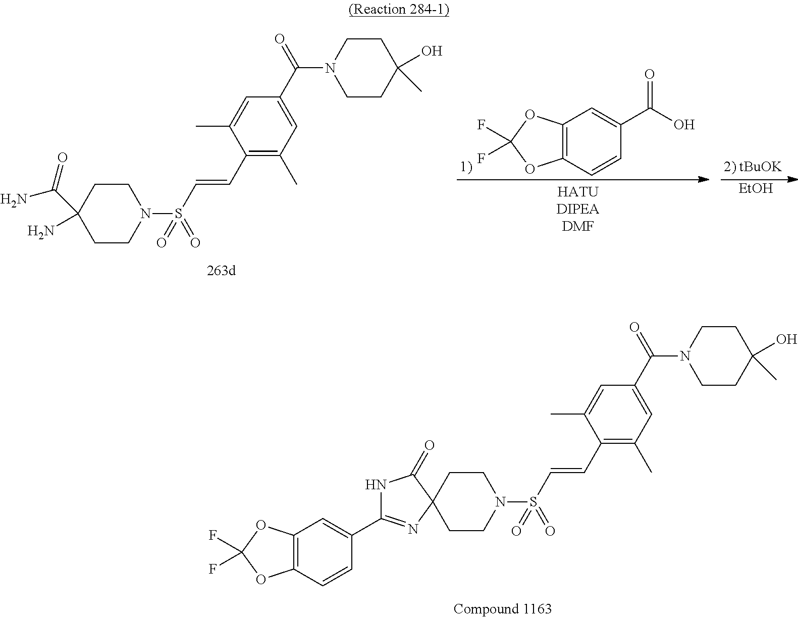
C1CN(S(=O)(=O)C=CC2=C(C)C=C(C(N3CCC(O)(C)CC3)=O)C=C2C)CCC12C(=O)NC(C1=CC3=C(OC(F)(F)O3)C=C1)=N2.C1CN(S(=O)(=O)C=CC2=C(C)C=C(C(N3CCC(O)(C)CC3)=O)C=C2C)CCC1(N)C(N)=O.C12=C(C=CC(C(O)=O)=C1)OC(F)(F)O2.[EtOH]
